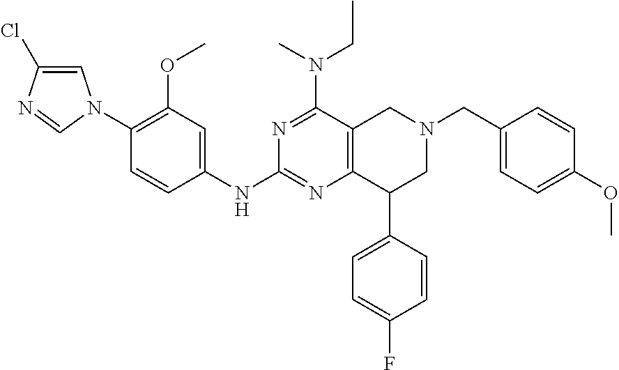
N1=C(N(CC)C)C2=C(N=C1NC1=CC(OC)=C(N3C=C(Cl)N=C3)C=C1)C(C1=CC=C(F)C=C1)CN(CC1=CC=C(OC)C=C1)C2
